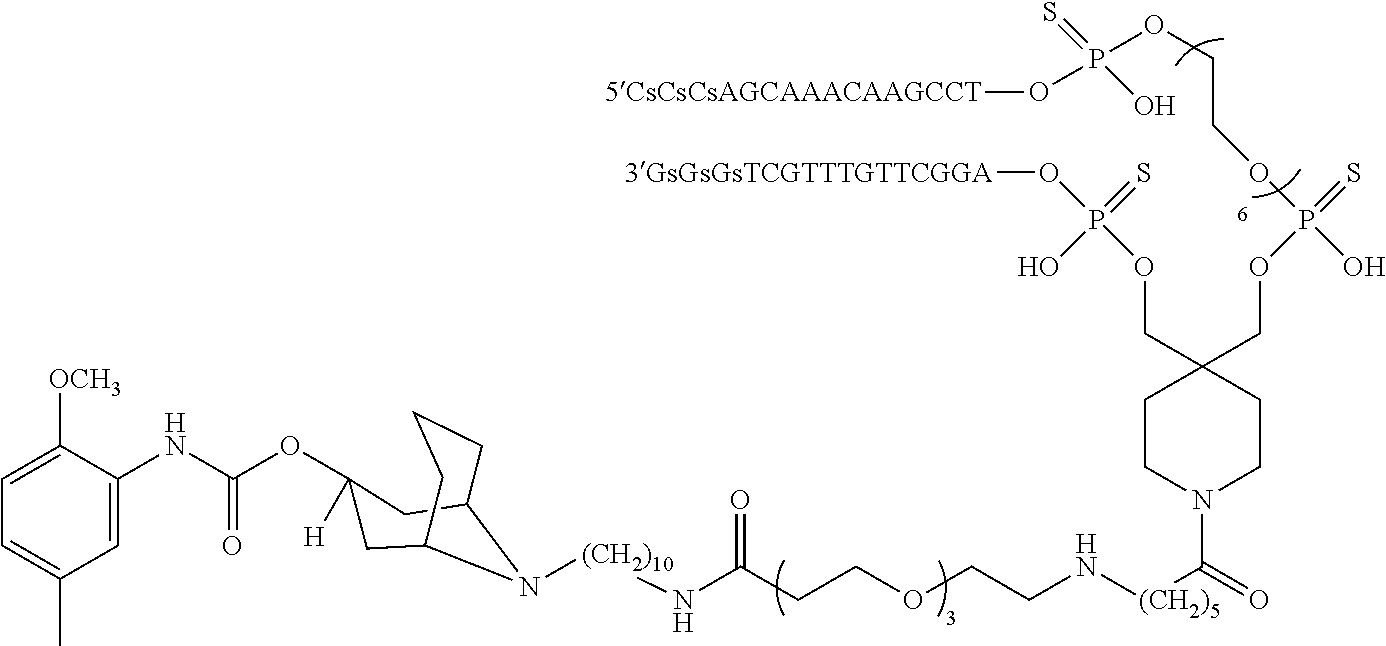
C1=C([OCH3])C(NC(OC2([H])CC3CCCC(C2)N3[(CH2)10]NC(CCOCCN[(CH2)5]C(N2CCC(COP(=S)(OCCOP(O[5CsCsCsAGCAAACAAGCCT])(=S)O)O)(COP(O)(=S)O[3GsGsGsTCGTTTGTTCGGA])CC2)=O)=O)=O)=CC(C)=C1
